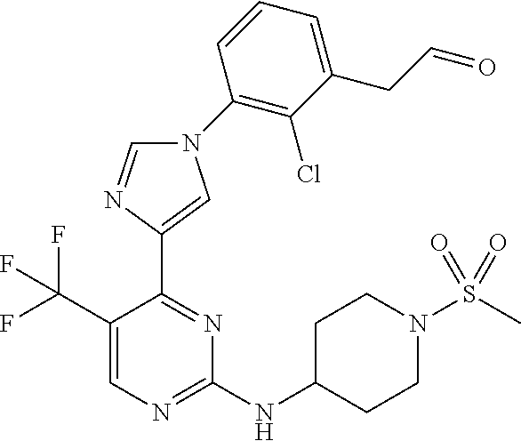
C1(NC2CCN(S(C)(=O)=O)CC2)=NC=C(C(F)(F)F)C(C2=CN(C3=C(Cl)C(CC=O)=CC=C3)C=N2)=N1
